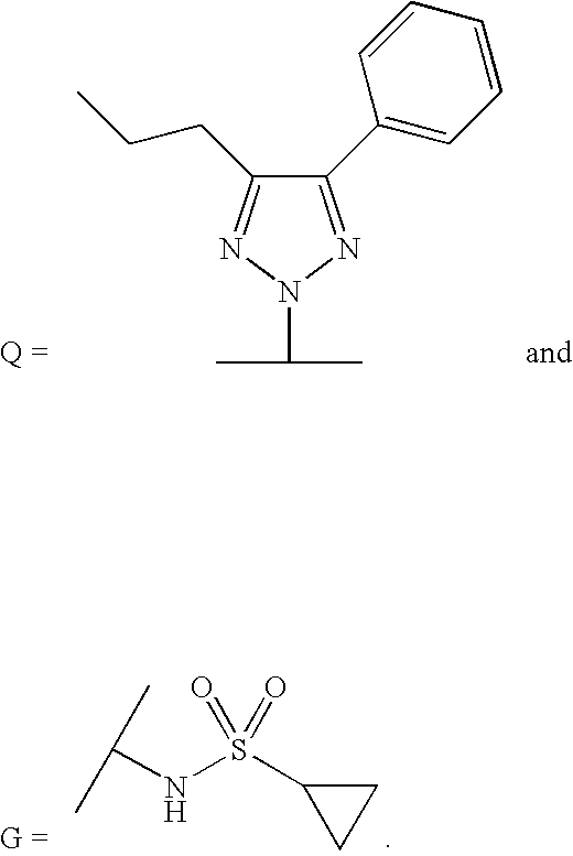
C1(C2=CC=CC=C2)=NN(C(C)C)N=C1CCC.C(NS(C1CC1)(=O)=O)(C)C
